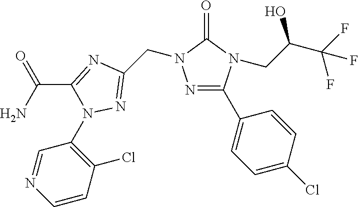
NC(C1=NC(CN2N=C(C3=CC=C(Cl)C=C3)N(CC(C(F)(F)F)O)C2=O)=NN1C1=C(Cl)C=CN=C1)=O
